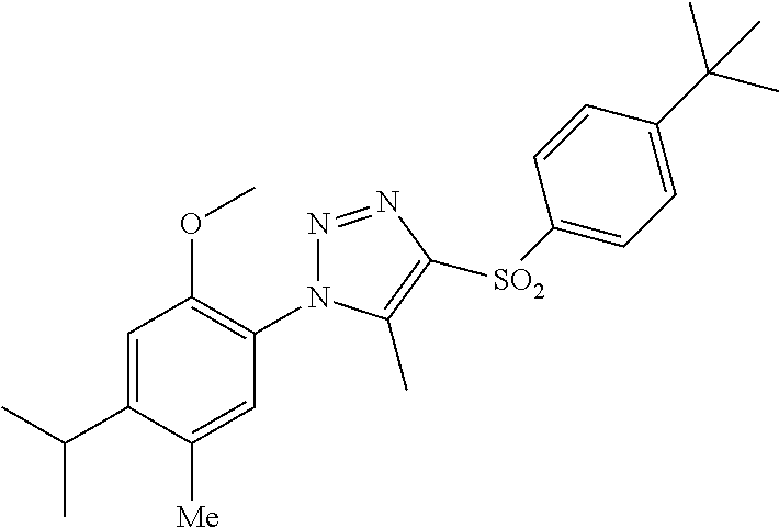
N1=NC([SO2]C2=CC=C(C(C)(C)C)C=C2)=C(C)N1C1=C(OC)C=C(C(C)C)C([Me])=C1
